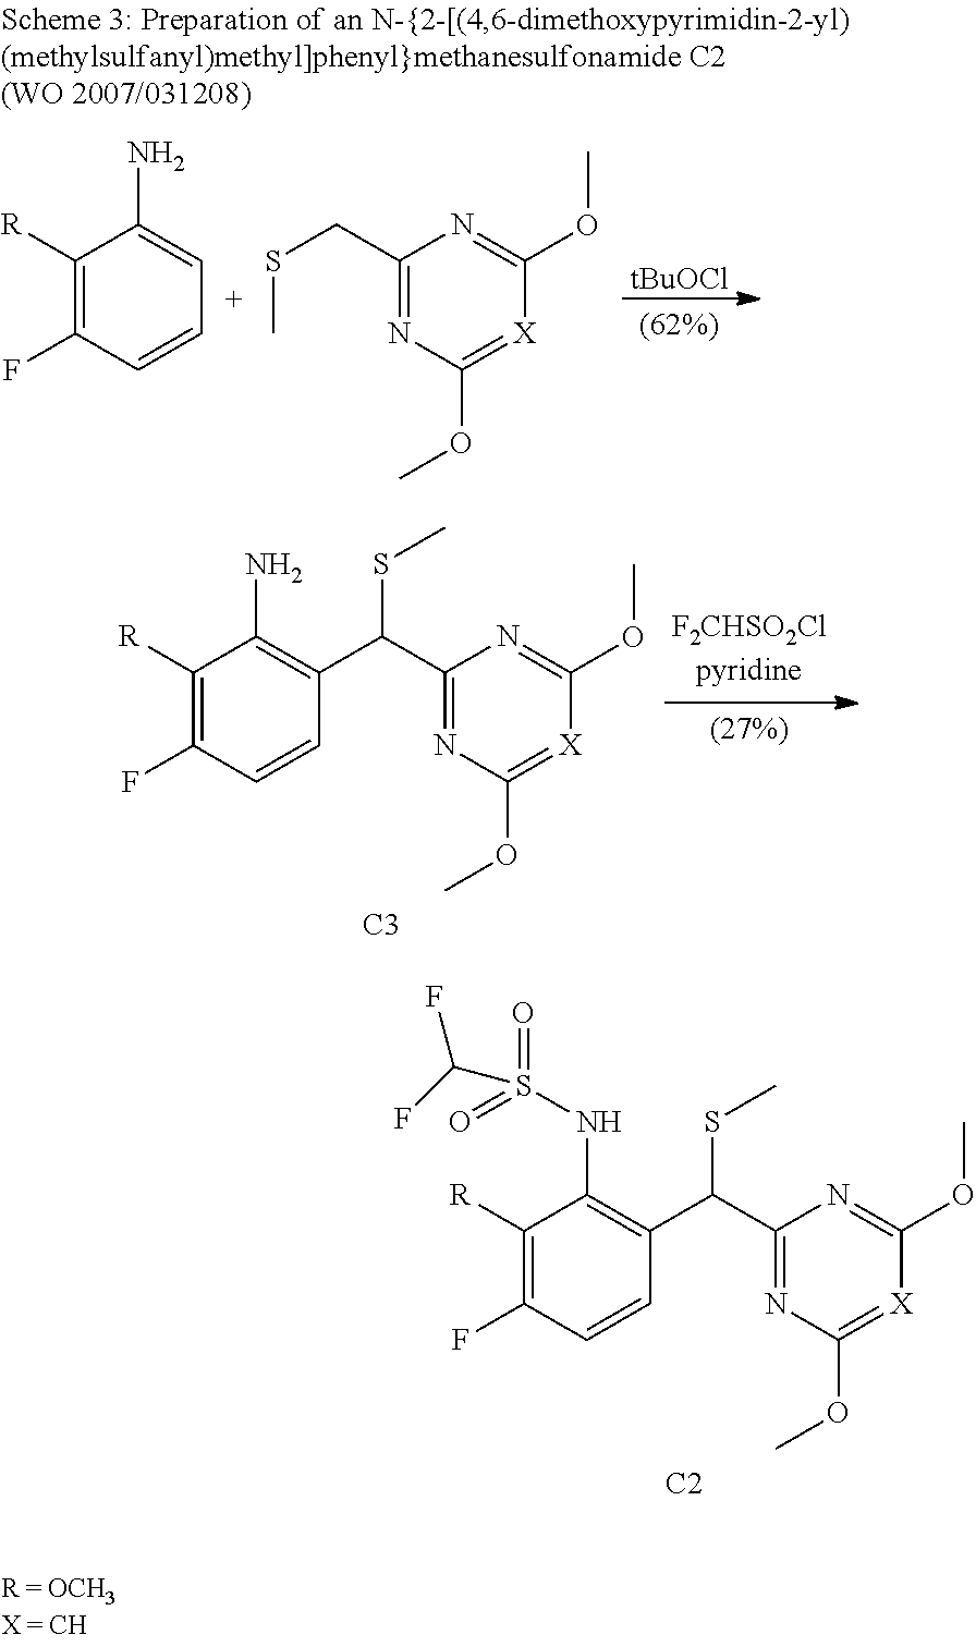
C1([R])=C(F)C=CC=C1N.C1(CSC)=NC(OC)=[X]C(OC)=N1.[tBuOCl].C1(C(C2=C(N)C([R])=C(F)C=C2)SC)=NC(OC)=[X]C(OC)=N1.[C3].C1(C(C2=C(NS(=O)(=O)C(F)F)C([R])=C(F)C=C2)SC)=NC(OC)=[X]C(OC)=N1.[C2]
